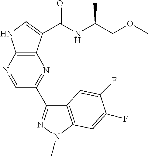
C12=C(C(C(NC(COC)C)=O)=CN1)N=C(C1=NN(C)C3=C1C=C(F)C(F)=C3)C=N2
